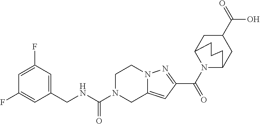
C1N(C(NCC2=CC(F)=CC(F)=C2)=O)CC2=CC(C(=O)N3C4CC(C(O)=O)CC3CCC4)=NN2C1
